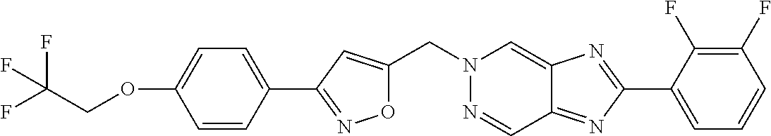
C1=CC(C2=NOC(CN3N=CC4=NC(C5=CC=CC(F)=C5F)=NC4=C3)=C2)=CC=C1OCC(F)(F)F
